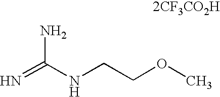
N=C(NCCOC)N
